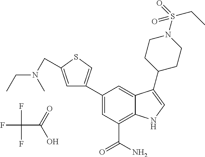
C1(C2=CSC(CN(CC)C)=C2)=CC(C(N)=O)=C2C(=C1)C(C1CCN(S(CC)(=O)=O)CC1)=CN2.FC(F)(C(=O)O)F
